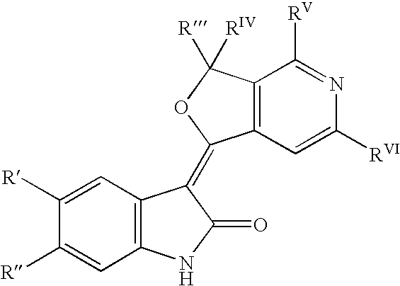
C1([R])=CC2=C(C=C1[R])NC(=O)C2=C1C2=C(C([R])([RIV])O1)C([RV])=NC([RVI])=C2
